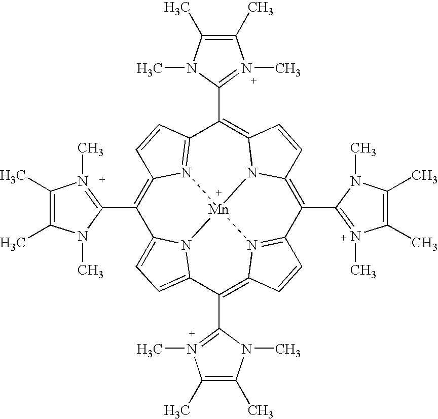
C1(C2=C3C=CC4=N3[Mn]35N6=C(C(C7=N(C)C(C)=C(C)N7C)=C7N3C(=C4C3=N(C)C(C)=C(C)N3C)C=C7)C=CC6=C(C3=N(C)C(C)=C(C)N3C)C3=CC=C2N35)=N(C)C(C)=C(C)N1C
